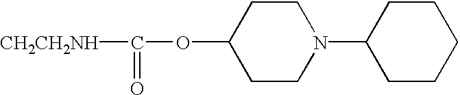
[CH2CH2NH]C(=O)OC1CCN(C2CCCCC2)CC1
